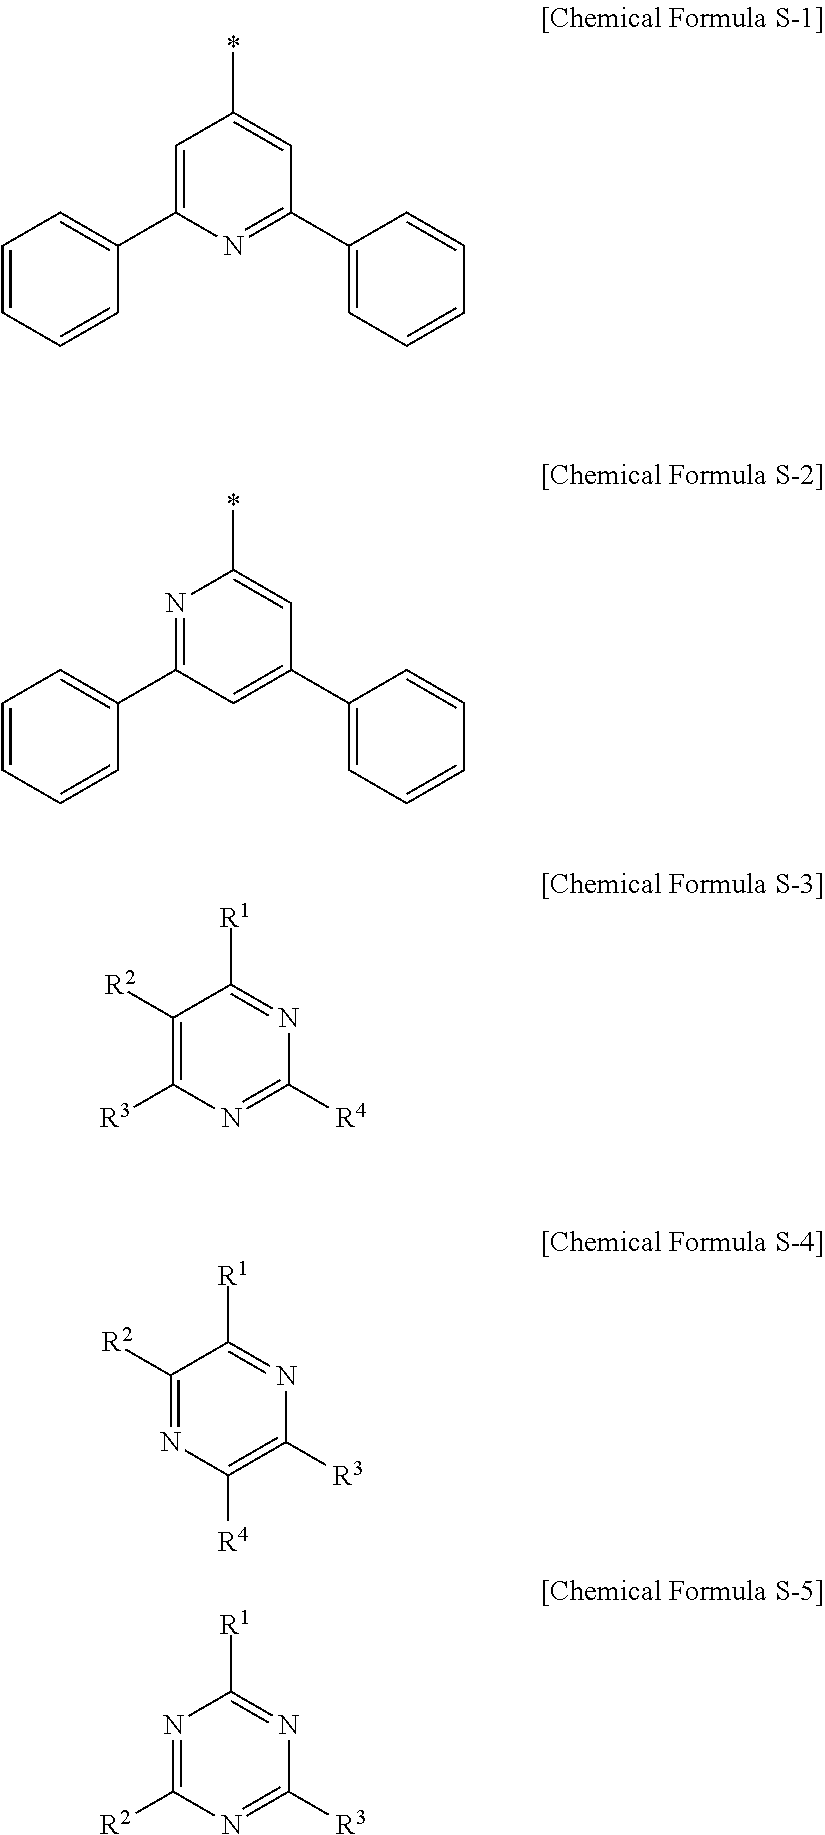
C1=CC=CC(C2=CC(*)=CC(C3=CC=CC=C3)=N2)=C1.C1=CC=CC(C2=NC(*)=CC(C3=CC=CC=C3)=C2)=C1.C1([R2])=NC([R4])=C([R3])N=C1[R1].N1=C([R2])N=C([R3])N=C1[R1].C1([R2])=C([R3])N=C([R4])N=C1[R1]
